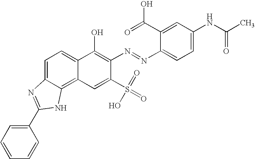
C1=C2C(=C3C(=C1)C(O)=C(N=NC1=CC=C(NC(C)=O)C=C1C(=O)O)C(S(=O)(=O)O)=C3)NC(C1=CC=CC=C1)=N2
